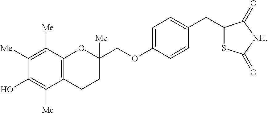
C1([Me])=C([Me])C2=C(C([Me])=C1O)CCC(COC1=CC=C(CC3SC(=O)[NH]C3=O)C=C1)([Me])O2
